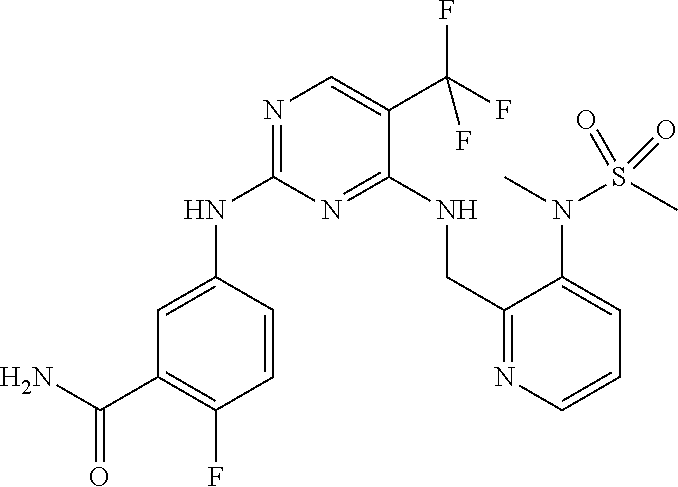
C1=C(NC2=NC=C(C(F)(F)F)C(NCC3=NC=CC=C3N(C)S(C)(=O)=O)=N2)C=CC(F)=C1C(=O)N
